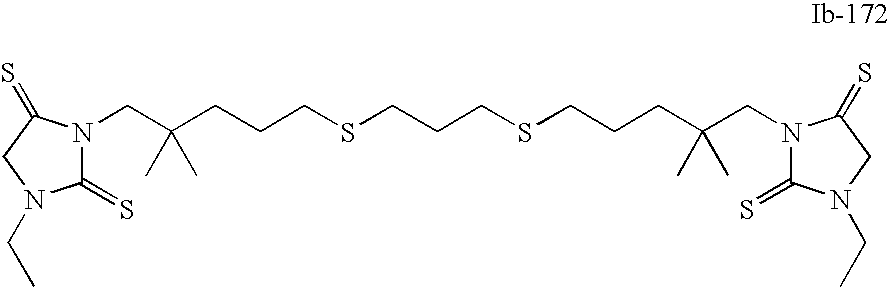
N1(CC(CCCSCCCSCCCC(CN2C(=S)N(CC)CC2=S)(C)C)(C)C)C(=S)N(CC)CC1=S
